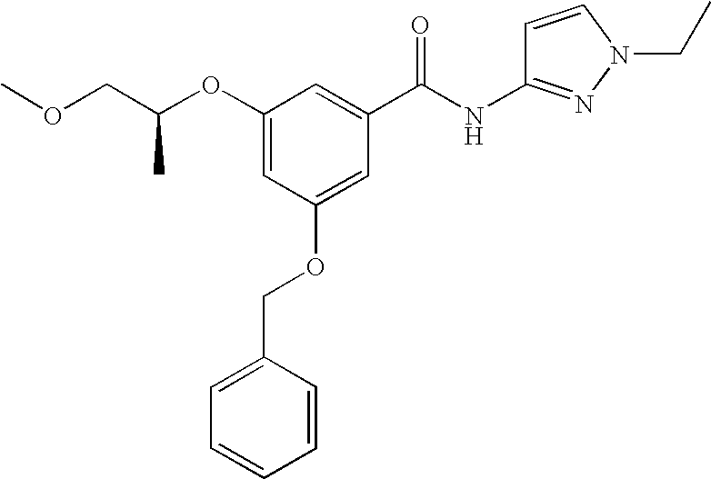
O(CC(OC1=CC(OCC2=CC=CC=C2)=CC(C(NC2=NN(CC)C=C2)=O)=C1)C)C
